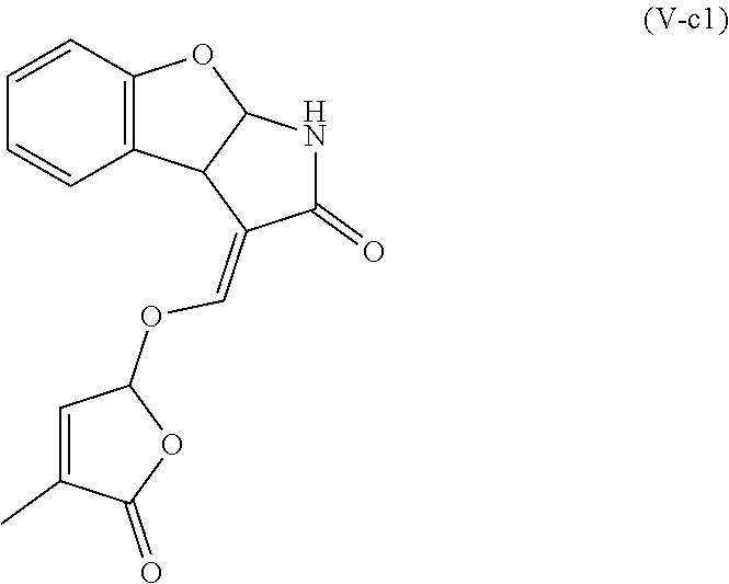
C12=C(C=CC=C1)OC1C2C(=COC2C=C(C)C(=O)O2)C(=O)N1
